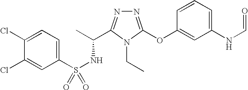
N1=C(OC2=CC(NC=O)=CC=C2)N(CC)C(C(C)NS(=O)(C2=CC=C(Cl)C(Cl)=C2)=O)=N1
